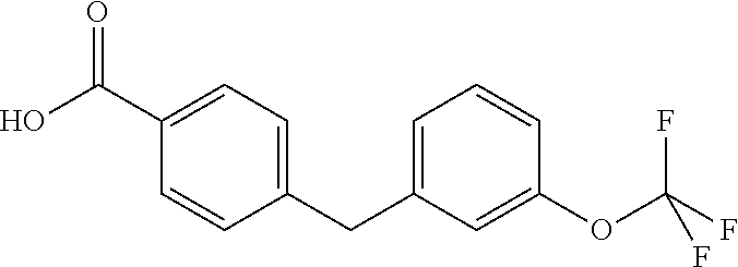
C1(C(O)=O)=CC=C(CC2=CC=CC(OC(F)(F)F)=C2)C=C1
